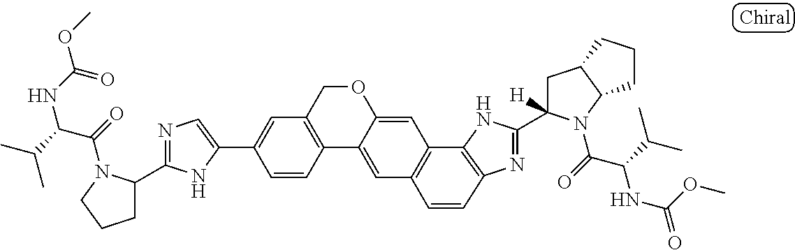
C1=C(C2=CC3=C(C4=CC5=C(C6=C(N=C(C7([H])CC8C(N7C(C(C(C)C)NC(OC)=O)=O)CCC8)N6)C=C5)C=C4OC3)C=C2)NC(C2CCCN2C(=O)C(C(C)C)NC(=O)OC)=N1
